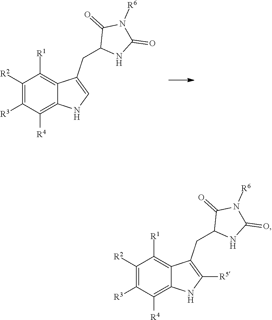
C1([R2])=C([R3])C([R4])=C2C(=C1[R1])C(CC1NC(=O)N([R6])C1=O)=C([R5])N2.C1([R2])=C([R3])C([R4])=C2C(=C1[R1])C(CC1NC(=O)N([R6])C1=O)=CN2
